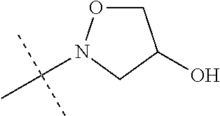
C1ON(C(C)(C)C)CC1O
